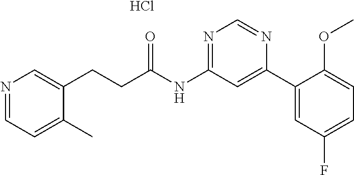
C(CC(NC1=NC=NC(C2=CC(F)=CC=C2OC)=C1)=O)C1=CN=CC=C1C.Cl
